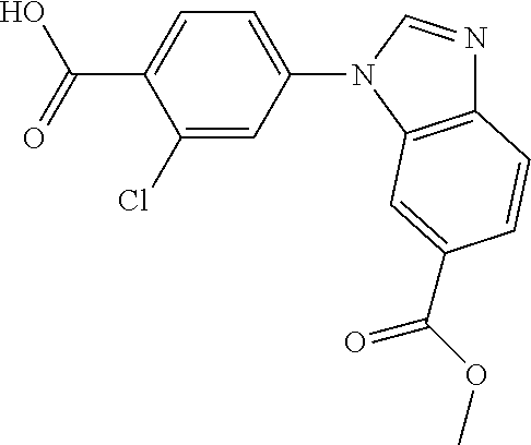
C1(Cl)=CC(N2C3=C(N=C2)C=CC(C(=O)OC)=C3)=CC=C1C(=O)O
